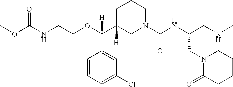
O=C(NCCOC(C1([H])CN(C(NC(CNC)CN2C(=O)CCCC2)=O)CCC1)(C1=CC(Cl)=CC=C1)[H])OC
